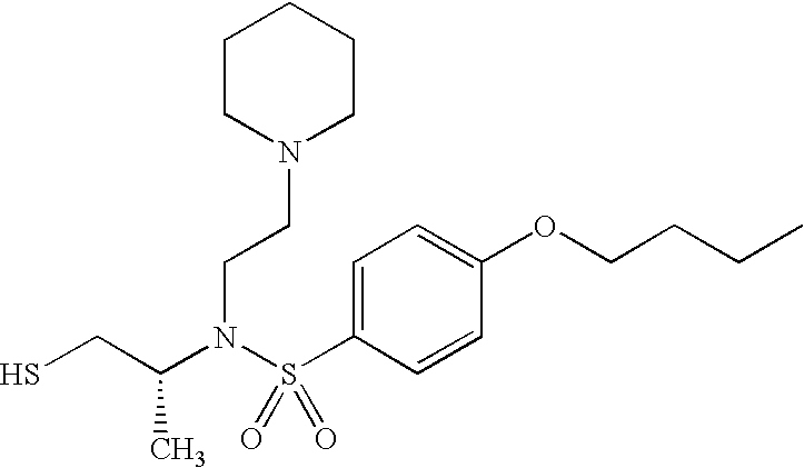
SCC(N(S(=O)(=O)C1=CC=C(OCCCC)C=C1)CCN1CCCCC1)C
